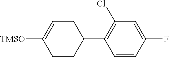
C1=CC(F)=CC(Cl)=C1C1CC=C([TMSO])CC1
